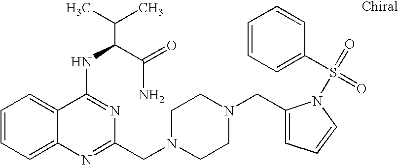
C1=CC=C2C(=C1)C(NC(C(N)=O)C(C)C)=NC(CN1CCN(CC3=CC=CN3S(=O)(=O)C3=CC=CC=C3)CC1)=N2
